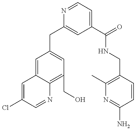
C1=C(Cl)C=NC2=C(CO)C=C(CC3=CC(C(=O)NCC4=C(C)N=C(N)C=C4)=CC=N3)C=C12
